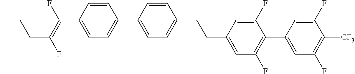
C(C1=CC(F)=C(C2=CC(F)=C([CF3])C(F)=C2)C(F)=C1)CC1=CC=C(C2=CC=C(C(=C(F)CCC)F)C=C2)C=C1
